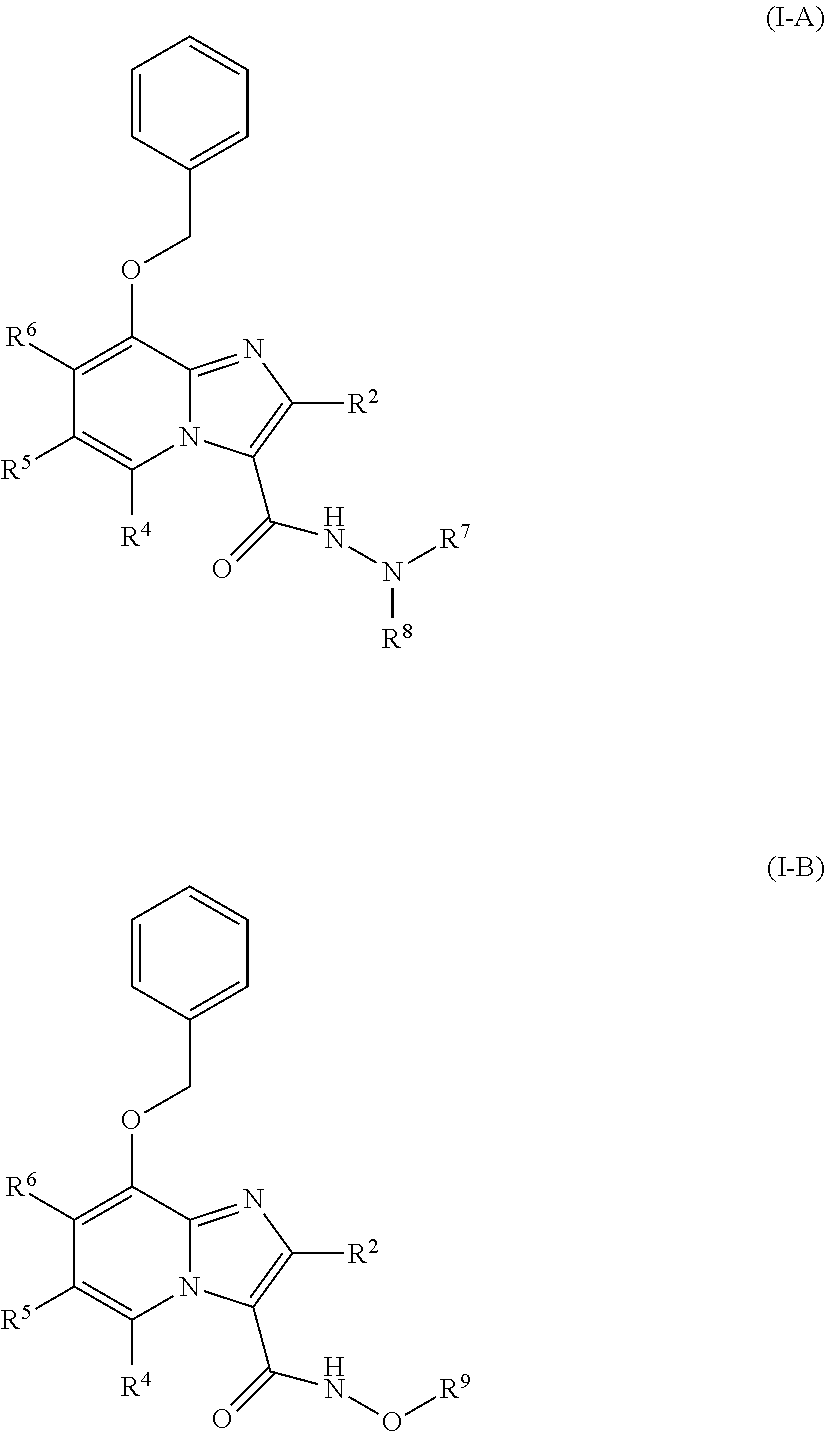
C1([R6])=C(OCC2=CC=CC=C2)C2=NC([R2])=C(C(=O)NN([R7])[R8])N2C([R4])=C1[R5].C1([R6])=C(OCC2=CC=CC=C2)C2=NC([R2])=C(C(=O)NO[R9])N2C([R4])=C1[R5]
